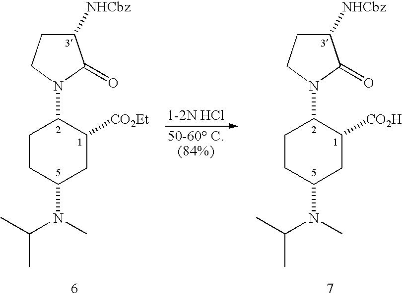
[1-2N HCl].[50-60 C.(84%)].C1(N2CCC([NHCbz])C2=O)CCC(N(C)C(C)C)CC1[CO2Et].C1(N2CCC([NHCbz])C2=O)CCC(N(C)C(C)C)CC1[CO2H]
